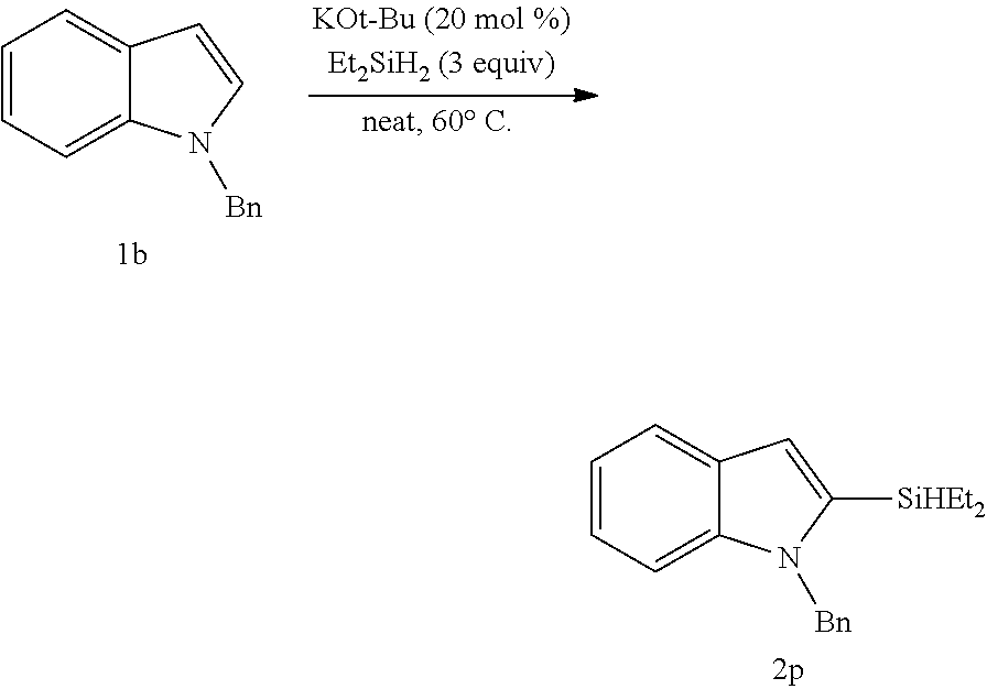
C1=CC=C2C(=C1)C=C([SiHEt2])N2[Bn].C1=CC=C2C(=C1)C=CN2[Bn]
